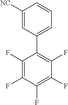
C1(F)=C(F)C(F)=C(F)C(F)=C1C1=CC=CC([NC])=C1
